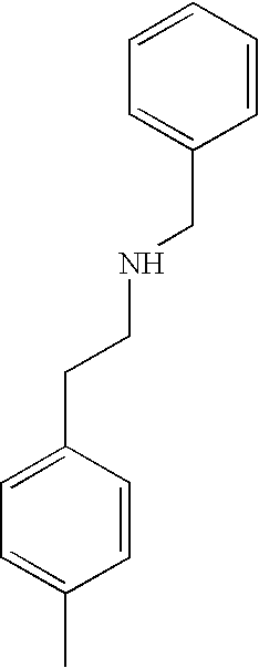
C1=CC(CCNCC2=CC=CC=C2)=CC=C1C
